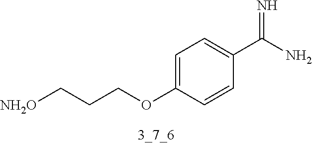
C1=C(OCCC[NH2O])C=CC(C(N)=N)=C1
